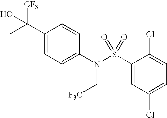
C1(C(O)([CF3])C)=CC=C(N(S(C2=CC(Cl)=CC=C2Cl)(=O)=O)C[F3C])C=C1
